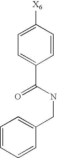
C1=C([X6])C=CC(C(=O)NCC2=CC=CC=C2)=C1
